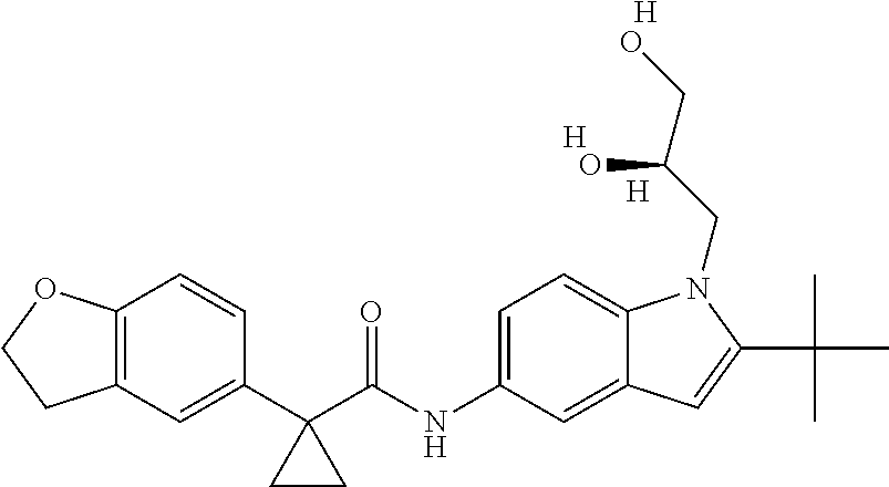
C1(C2(C(NC3=CC=C4C(=C3)C=C(C(C)(C)C)N4CC(CO)O)=O)CC2)=CC2=C(C=C1)OCC2.[H].[H].[H]
